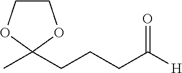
C1COC(C)(CCCC([H])=O)O1
